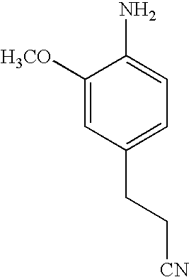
C1([H3CO])=CC(CC[CN])=CC=C1N
